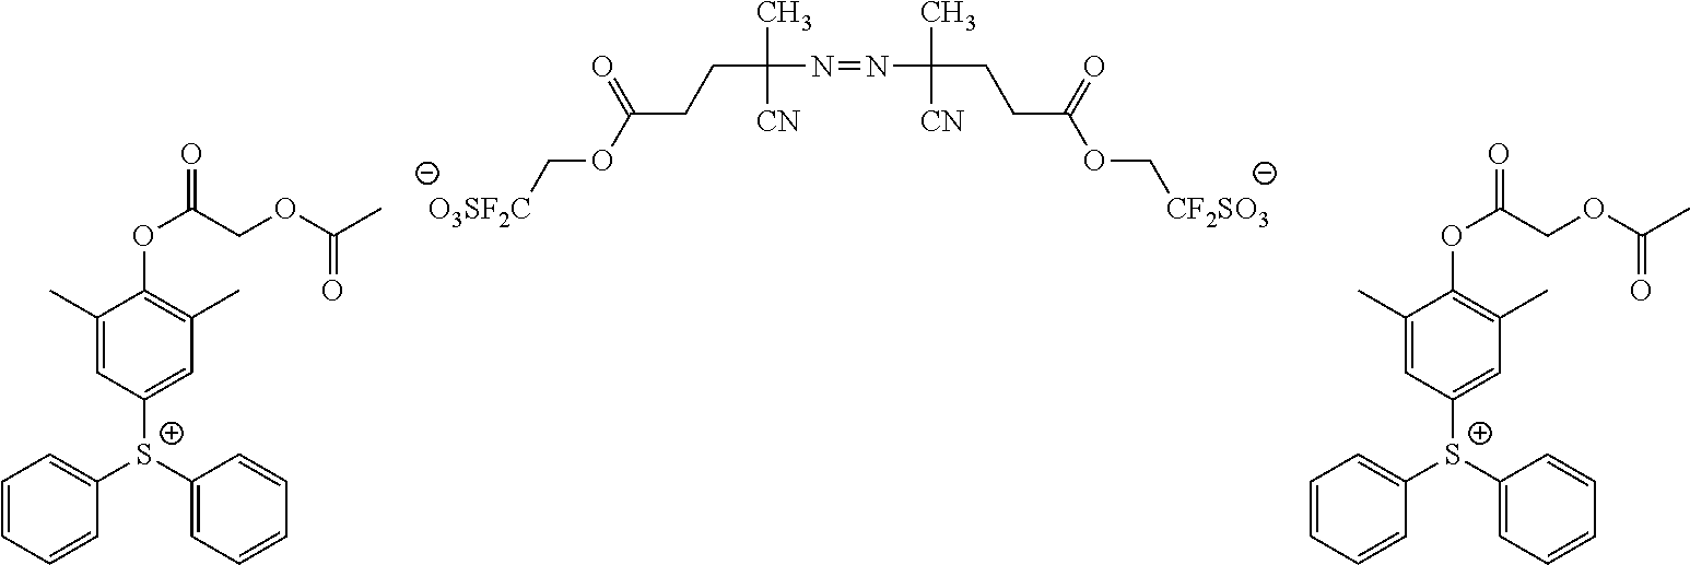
C(C(N=NC(CCC(OC[CF2SO3])=O)(C)[CN])(C)[CN])CC(OC[O3SF2C])=O.C1=CC=CC([S+](C2=CC=CC=C2)C2=CC(C)=C(OC(COC(C)=O)=O)C(C)=C2)=C1.C1=CC=CC([S+](C2=CC=CC=C2)C2=CC(C)=C(OC(COC(C)=O)=O)C(C)=C2)=C1
